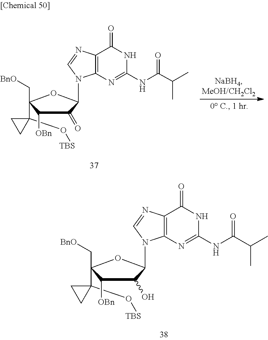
N1C(NC(C(C)C)=O)=NC2=C(C1=O)N=CN2C1OC(C[BnO])(C2(O[TBS])CC2)C([OBn])C1=O.N1C(NC(C(C)C)=O)=NC2=C(C1=O)N=CN2C1OC(C[BnO])(C2(O[TBS])CC2)C([OBn])C1O
